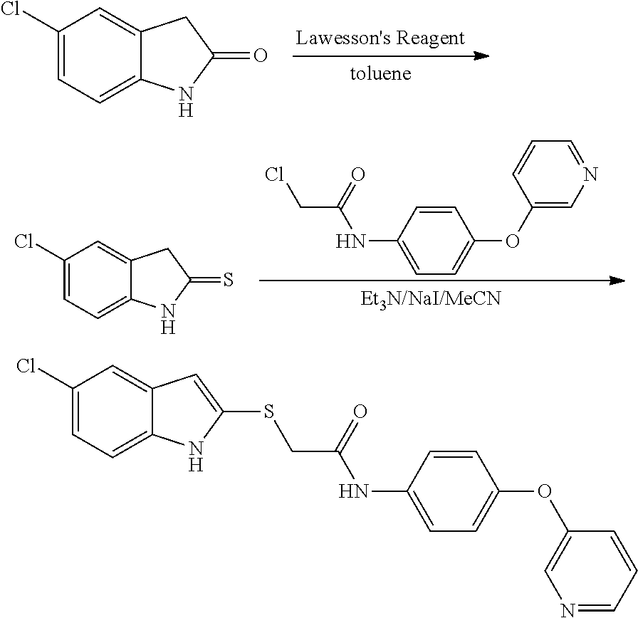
C1(Cl)=CC=C2C(=C1)C=C(SCC(=O)NC1=CC=C(OC3=CN=CC=C3)C=C1)N2.C1(Cl)=CC=C2C(=C1)CC(=O)N2.C1(Cl)=CC=C2C(=C1)CC(=S)N2.N1=CC=CC(OC2=CC=C(NC(=O)CCl)C=C2)=C1
